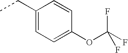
C1(CC)=CC=C(OC(F)(F)F)C=C1
